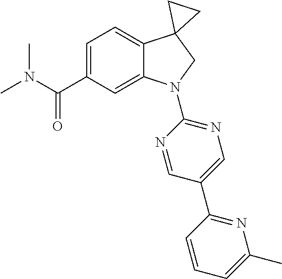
CN(C)C(C1=CC=C2C(=C1)N(C1=NC=C(C3=NC(C)=CC=C3)C=N1)CC21CC1)=O
